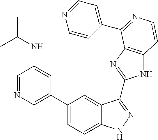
C1(C2=CN=CC(NC(C)C)=C2)=CC=C2C(=C1)C(C1=NC3=C(N1)C=CN=C3C1=CC=NC=C1)=NN2
